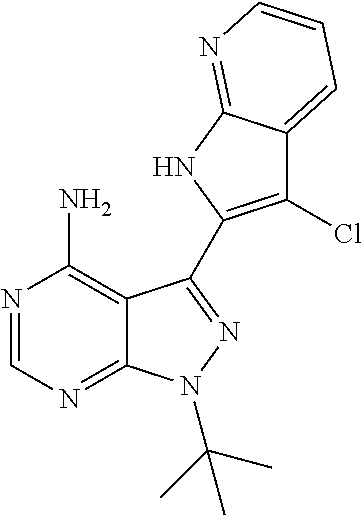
C12=C(N)N=CN=C1N(C(C)(C)C)N=C2C1=C(Cl)C2=CC=CN=C2N1
